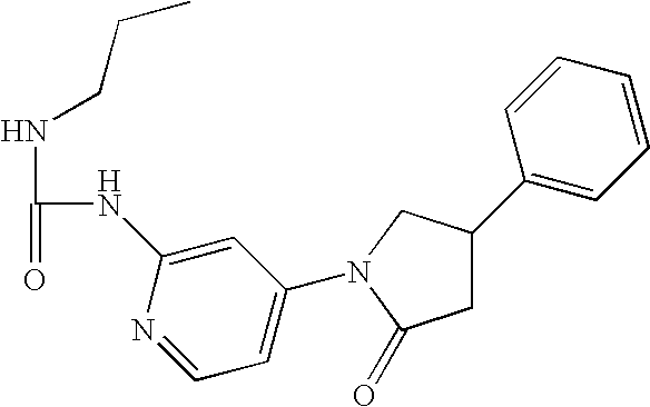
C1C(C2=CC=CC=C2)CN(C2=CC=NC(NC(=O)NCCC)=C2)C1=O
